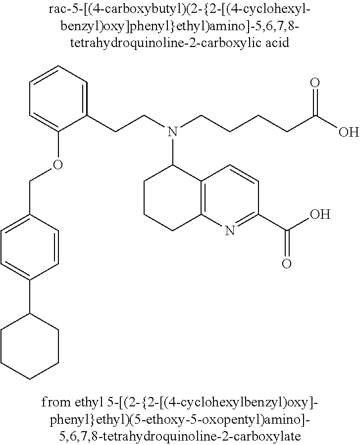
C1(C2=CC=C(COC3=CC=CC=C3CCN(CCCCC(O)=O)C3CCCC4=C3C=CC(C(O)=O)=N4)C=C2)CCCCC1
